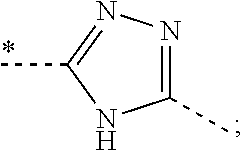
C1(C)=NN=C(C)N1
